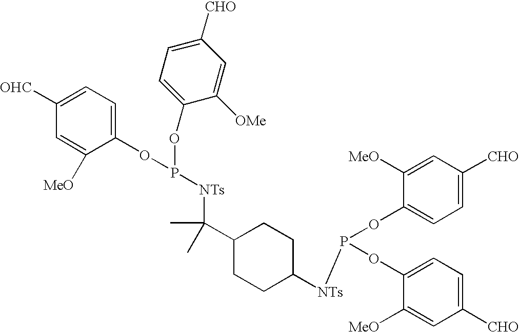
C1([OHC])=CC=C(OP(OC2=CC=C([CHO])C=C2[OMe])[NTs]C(C2CCC([NTs]P(OC3=CC=C([CHO])C=C3[MeO])OC3=CC=C([CHO])C=C3[MeO])CC2)(C)C)C([MeO])=C1
